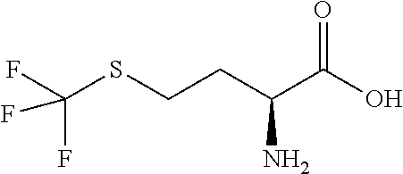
OC(C(CCSC(F)(F)F)N)=O
